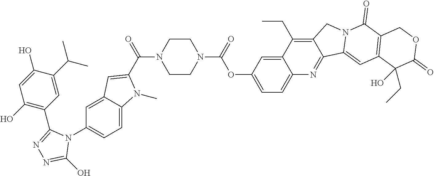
C(=O)(N1CCN(C(OC2=CC=C3C(=C2)C(CC)=C2C(=N3)C3=CC4=C(C(=O)N3C2)COC(=O)C4(CC)O)=O)CC1)C1=CC2=CC(N3C(C4=C(O)C=C(O)C(C(C)C)=C4)=NN=C3O)=CC=C2N1C
